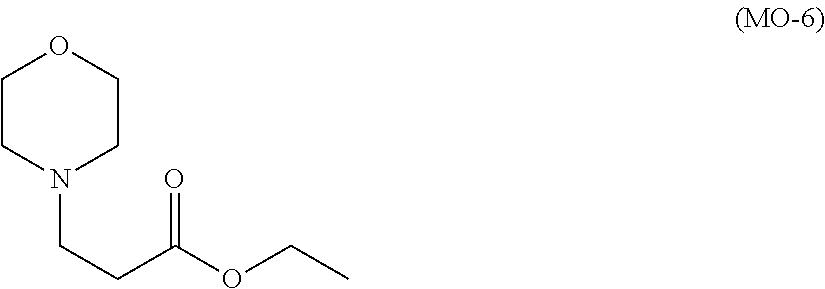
C1CN(CCC(OCC)=O)CCO1
